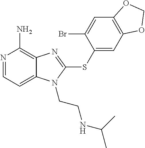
N1=CC=C2C(=C1N)N=C(SC1=CC3=C(C=C1Br)OCO3)N2CCNC(C)C
